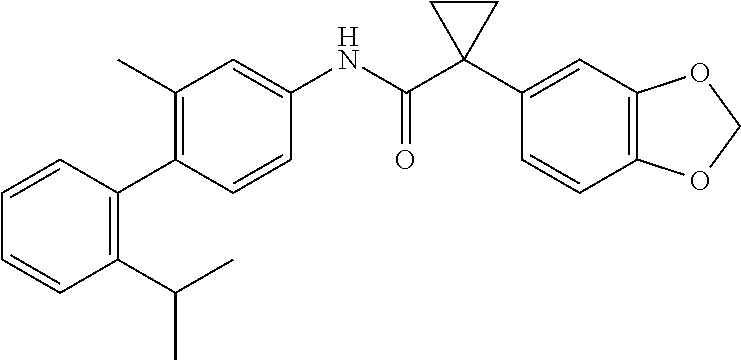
C1(C)=C(C2=C(C(C)C)C=CC=C2)C=CC(NC(C2(C3=CC4=C(C=C3)OCO4)CC2)=O)=C1
